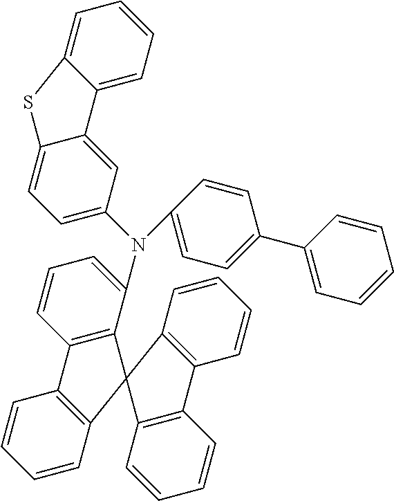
C1=CC2=C(C=C1)C1=C(C(N(C3=CC=C4C(=C3)C3=CC=CC=C3S4)C3=CC=C(C4=CC=CC=C4)C=C3)=CC=C1)C21C2=C(C=CC=C2)C2=C1C=CC=C2
